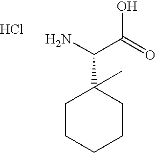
NC(C(=O)O)C1(C)CCCCC1.Cl
